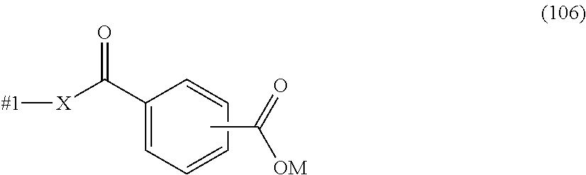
C1(C([X][#1])=O)=CC=CC=C1.CC(=O)[OM]
